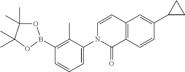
C1(B2OC(C)(C)C(C)(C)O2)=C(C)C(N2C(=O)C3=C(C=C2)C=C(C2CC2)C=C3)=CC=C1
